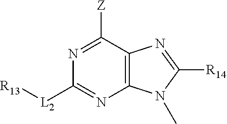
C12=C(C([Z])=NC([L2][R13])=N1)N=C([R14])N2C
